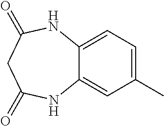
C12=CC(C)=CC=C1NC(=O)CC(=O)N2
